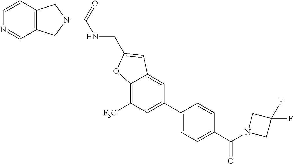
C12=C(C=CN=C1)CN(C(=O)NCC1=CC3=CC(C4=CC=C(C(N5CC(F)(F)C5)=O)C=C4)=CC([F3C])=C3O1)C2
